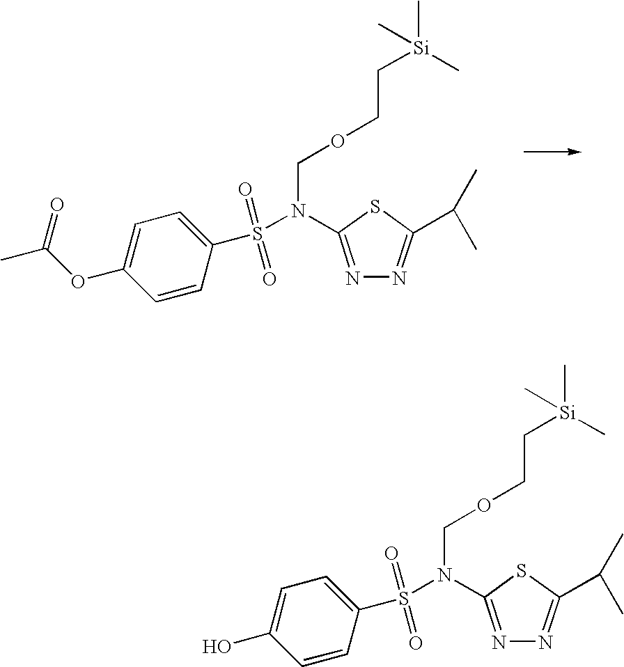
C1=CC(S(=O)(=O)N(C2=NN=C(C(C)C)S2)COCC[Si](C)(C)C)=CC=C1OC(C)=O.C1=CC(S(=O)(=O)N(C2=NN=C(C(C)C)S2)COCC[Si](C)(C)C)=CC=C1O
